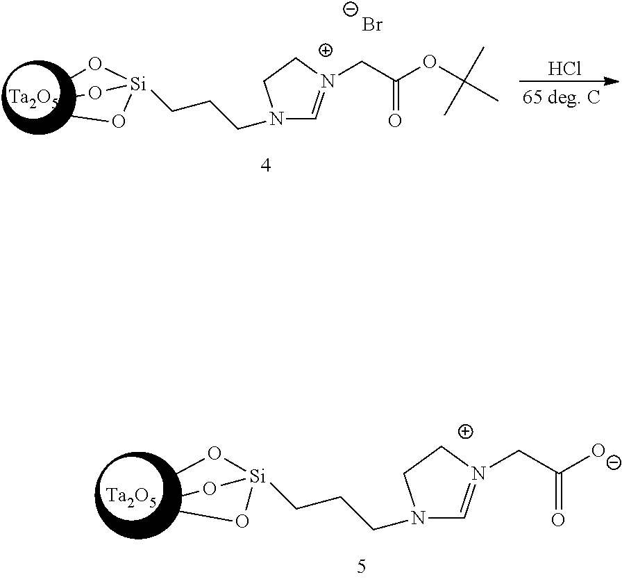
Cl.N1(CCC[Si](OC)(OC)OC)C=N(CC(OC(C)(C)C)=O)CC1.[Ta2O5].[Br-].N1(CCC[Si](OC)(OC)OC)C=N(CC([O-])=O)CC1.[Ta2O5]
